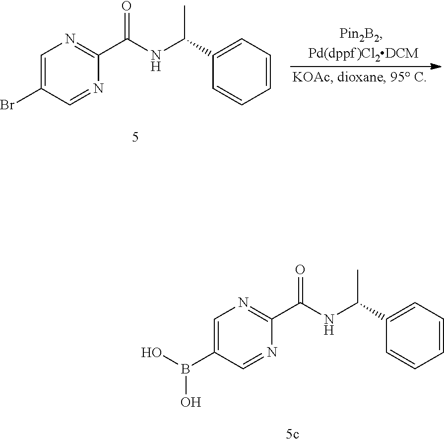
C1(C(NC(C2=NC=C(Br)C=N2)=O)C)=CC=CC=C1.C1(C(NC(C2=NC=C(B(O)O)C=N2)=O)C)=CC=CC=C1
